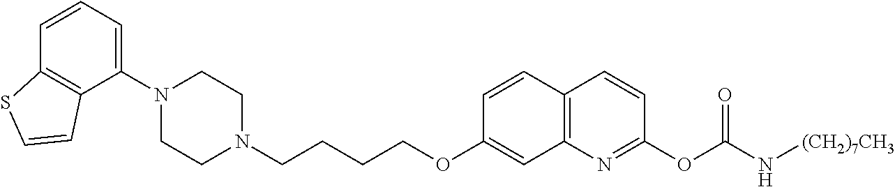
C1(N2CCN(CCCCOC3=CC4=C(C=C3)C=CC(OC(N[(CH2)7CH3])=O)=N4)CC2)=CC=CC2=C1C=CS2
